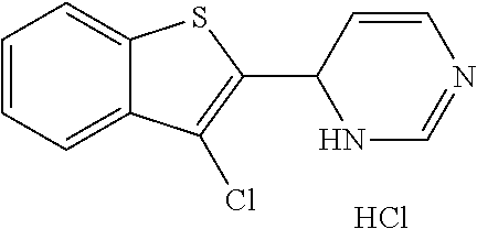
C1=CC=C2C(=C1)SC(C1NC=NC=C1)=C2Cl.Cl
